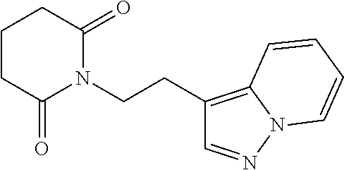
C1(CCN2C(=O)CCCC2=O)=C2N(N=C1)C=CC=C2
